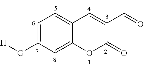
C1=C([G][H])C=C2C(=C1)C=C(C=O)C(=O)O2
